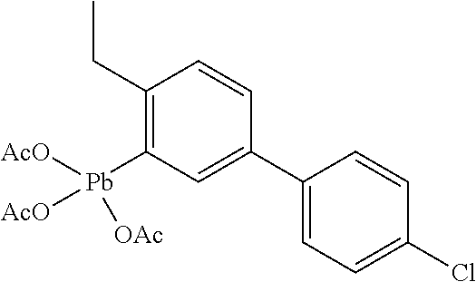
C1(CC)=C([Pb]([AcO])([AcO])[OAc])C=C(C2=CC=C(Cl)C=C2)C=C1
